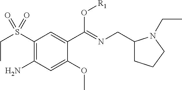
C1(S(CC)(=O)=O)=C(N)C=C(OC)C(C(=NCC2CCCN2CC)O[R1])=C1
